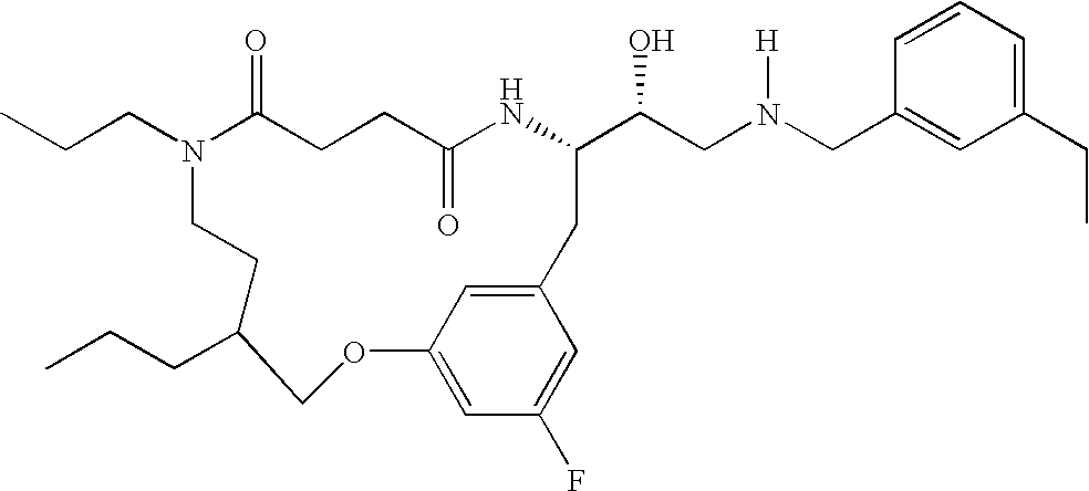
N1(CCC)C(=O)CCC(=O)NC(C(CN(CC2=CC(CC)=CC=C2)[H])O)CC2=CC(=CC(F)=C2)OCC(CCC)CC1
